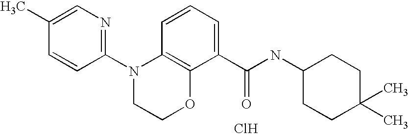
C1(N2CCOC3=C2C=CC=C3C(NC2CCC(C)(C)CC2)=O)=NC=C(C)C=C1.Cl
